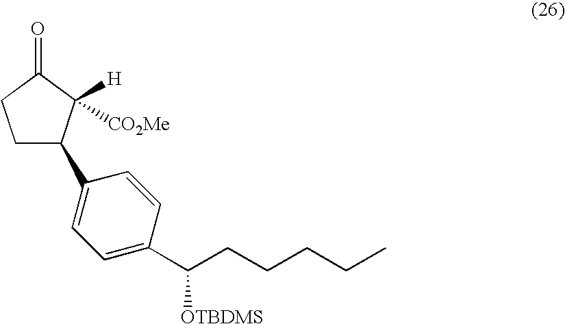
C1C(C2=CC=C(C(CCCCC)[OTBDMS])C=C2)C([H])([CO2Me])C(=O)C1
